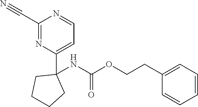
N1=C(C#N)N=CC=C1C1(NC(OCCC2=CC=CC=C2)=O)CCCC1
